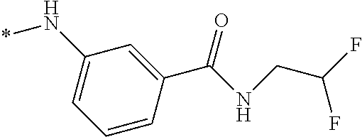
C1(N*)=CC=CC(C(=O)NCC(F)F)=C1
